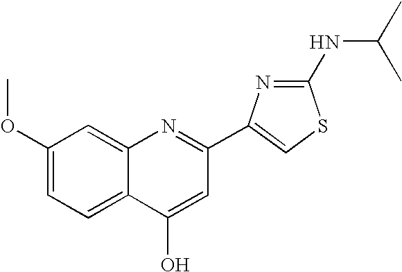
C1(NC(C)C)=NC(C2=NC3=CC(OC)=CC=C3C(O)=C2)=CS1
